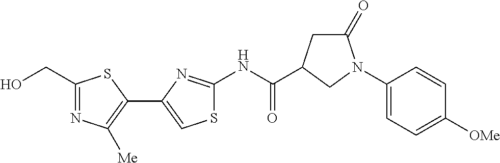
N(C(=O)C1CC(=O)N(C2=CC=C([OMe])C=C2)C1)C1=NC(C2=C([Me])N=C(CO)S2)=CS1
